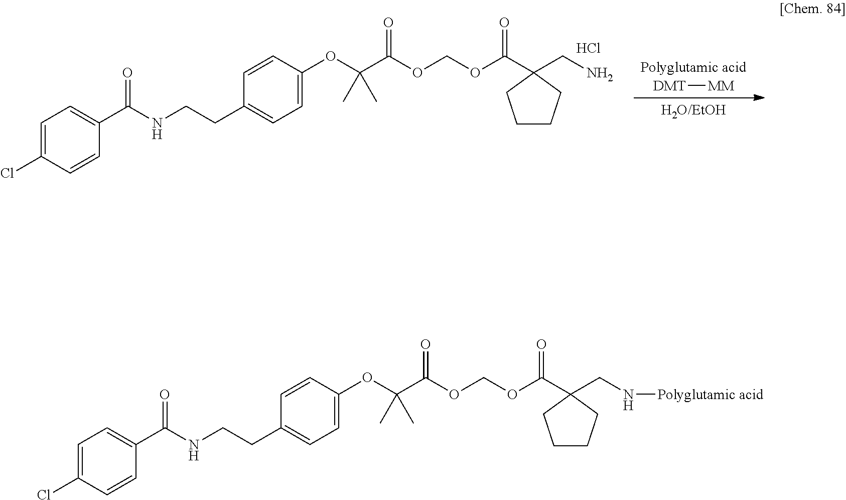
C1=C(Cl)C=CC(C(NCCC2=CC=C(OC(C(=O)OCOC(C3(CN[Polyglutamic acid])CCCC3)=O)(C)C)C=C2)=O)=C1.Cl.C1=C(Cl)C=CC(C(NCCC2=CC=C(OC(C(=O)OCOC(C3(CN)CCCC3)=O)(C)C)C=C2)=O)=C1.[Polyglutamic acid].[DMT][MM].[H2O/EtOH]
